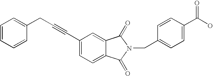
C(C1=CC=C2C(=C1)C(=O)N(CC1=CC=C(C(O)=O)C=C1)C2=O)#CCC1=CC=CC=C1
